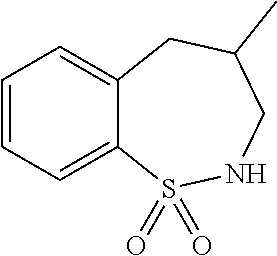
C1=CC=C2C(=C1)CC(C)CNS2(=O)=O
